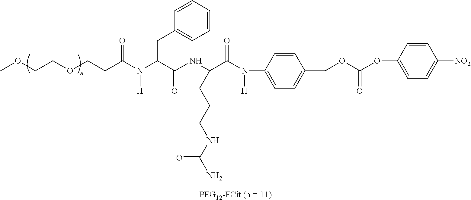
COCCOCCC(N(C(C(NC(C(N(C1=CC=C(COC(OC2=CC=C([NO2])C=C2)=O)C=C1)[H])=O)CCCNC(N)=O)=O)CC1=CC=CC=C1)[H])=O
